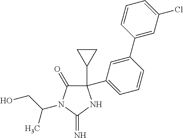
C1(C2CC2)(C2=CC=CC(C3=CC(Cl)=CC=C3)=C2)C(=O)N(C(CO)C)C(=N)N1
